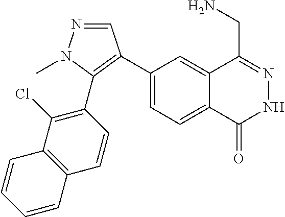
C1(C2=C(C3=C(Cl)C4=C(C=C3)C=CC=C4)N(C)N=C2)=CC=C2C(=C1)C(CN)=NNC2=O
